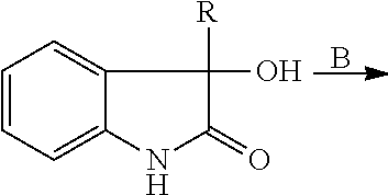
C1=CC=C2C(=C1)C(O)([R])C(=O)N2.B
